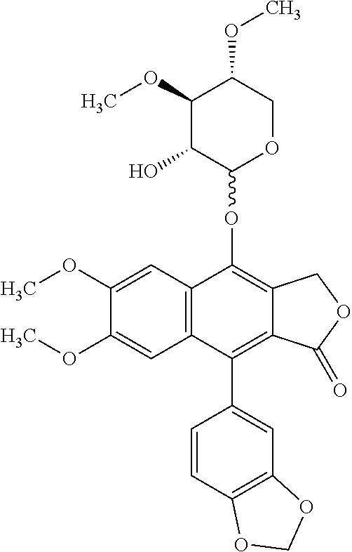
C1(OC)C(O)C(OC2=C3C(=C(C4=CC5=C(C=C4)OCO5)C4=C2C=C(OC)C(OC)=C4)C(=O)OC3)OCC1OC
